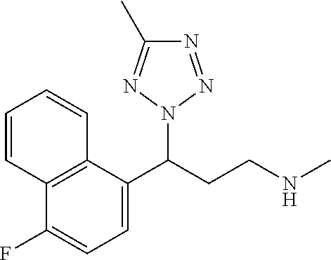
C1=C(C(CCNC)N2N=NC(C)=N2)C2=C(C(F)=C1)C=CC=C2
